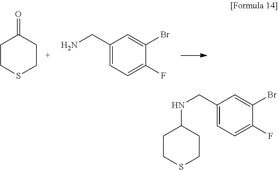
C1CSCCC1=O.C1(CN)=CC=C(F)C(Br)=C1.C1(CNC2CCSCC2)=CC=C(F)C(Br)=C1
